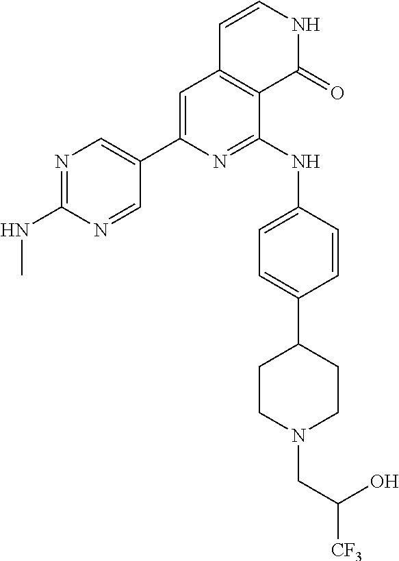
N1=C(NC)N=CC(C2=CC3=C(C(NC4=CC=C(C5CCN(CC(O)[CF3])CC5)C=C4)=N2)C(=O)NC=C3)=C1
